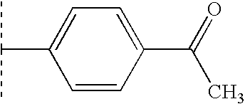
C1=CC(C(=O)C)=CC=C1C(C)C
